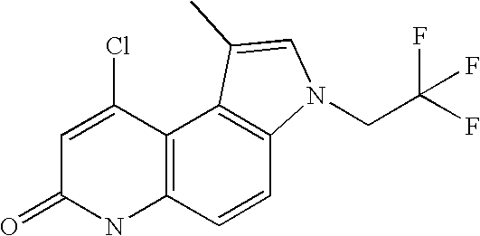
N1C2=C(C(Cl)=CC1=O)C1=C(C=C2)N(CC(F)(F)F)C=C1C
